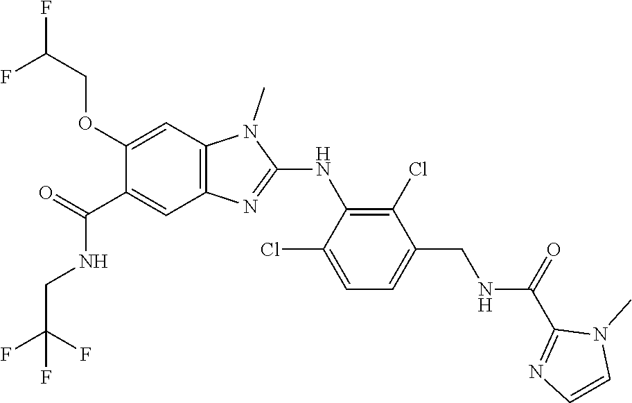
C1(OCC(F)F)=CC2=C(C=C1C(NCC(F)(F)F)=O)N=C(NC1=C(Cl)C(CNC(C3=NC=CN3C)=O)=CC=C1Cl)N2C
